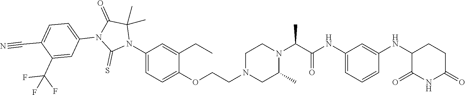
C1=C(NC(C(N2CCN(CCOC3=CC=C(N4C(C)(C)C(=O)N(C5=CC=C(C#N)C(C(F)(F)F)=C5)C4=S)C=C3CC)CC2C)C)=O)C=C(NC2C(=O)NC(=O)CC2)C=C1
